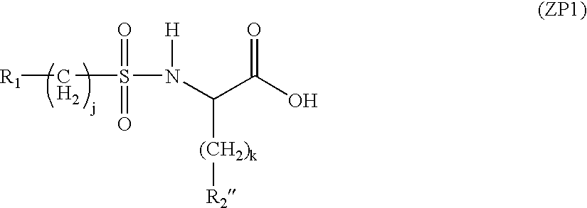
[R1]CS(N([H])C(C(O)=O)[(CH2)k][R2])(=O)=O
